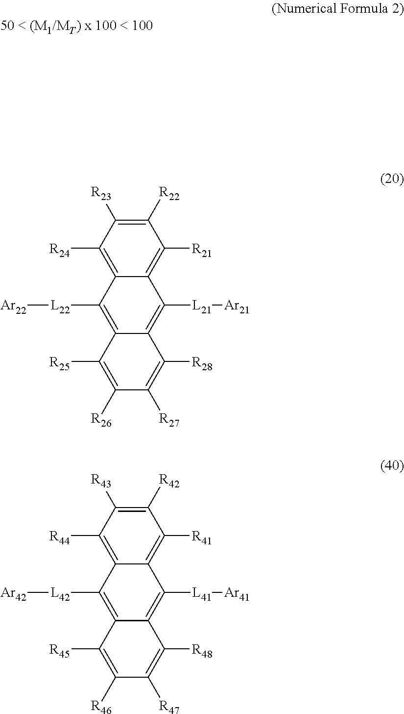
C1([R22])=C([R23])C([R24])=C2C(=C1[R21])C([L21][Ar21])=C1C(=C2[L22][Ar22])C([R25])=C([R26])C([R27])=C1[R28].C1([R42])=C([R43])C([R44])=C2C(=C1[R41])C([L41][Ar41])=C1C(=C2[L42][Ar42])C([R45])=C([R46])C([R47])=C1[R48]
